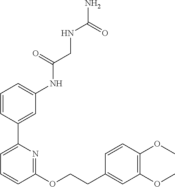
C1=CC(C2=CC=CC(OCCC3=CC(OC)=C(OC)C=C3)=N2)=CC(NC(CNC(N)=O)=O)=C1
